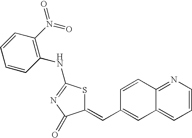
C1=CN=C2C(=C1)C=C(C=C1SC(NC3=C(N(=O)=O)C=CC=C3)=NC1=O)C=C2
